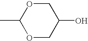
C1(C)OCC(O)CO1
